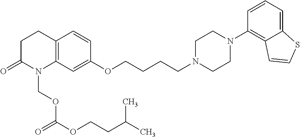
C1C(=O)N(COC(OCCC(C)C)=O)C2=C(C1)C=CC(OCCCCN1CCN(C3=C4C(=CC=C3)SC=C4)CC1)=C2
